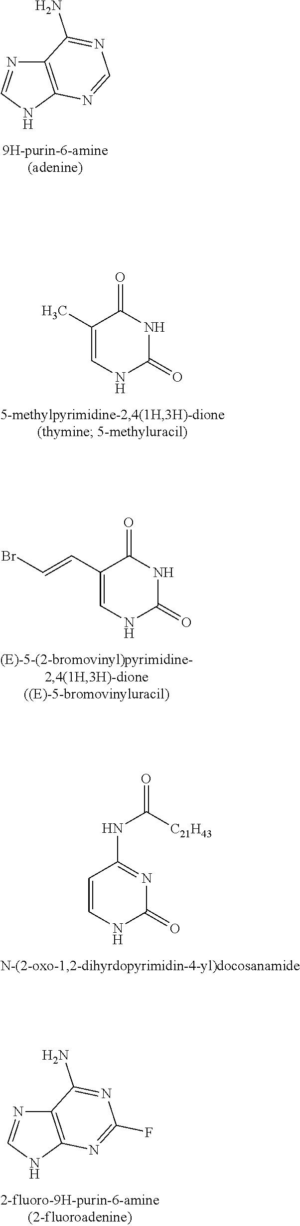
C12=C(NC=N1)N=CN=C2N.C1(C)=CNC(=O)NC1=O.C1(C=CBr)=CNC(=O)NC1=O.C1=CNC(=O)N=C1NC([C21H43])=O.C12=C(NC=N1)N=C(F)N=C2N
